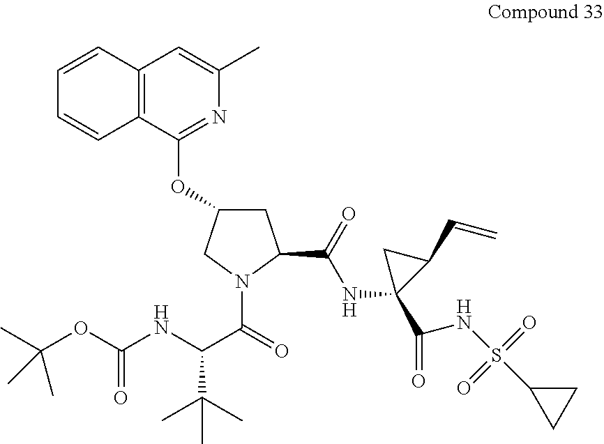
C12=C(C(OC3CC(C(=O)NC4(C(NS(C5CC5)(=O)=O)=O)C(C=C)C4)N(C(C(NC(OC(C)(C)C)=O)C(C)(C)C)=O)C3)=NC(C)=C1)C=CC=C2
